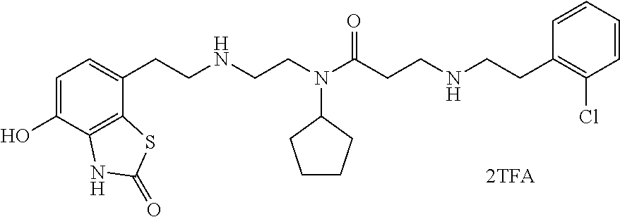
C1=C(O)C2=C(C(CCNCCN(C(CCNCCC3=C(Cl)C=CC=C3)=O)C3CCCC3)=C1)SC(=O)N2
